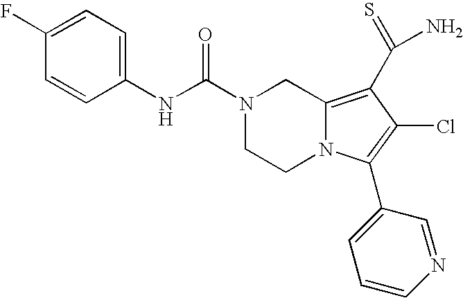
C(N1CCN2C(=C(C(N)=S)C(Cl)=C2C2=CC=CN=C2)C1)(=O)NC1=CC=C(F)C=C1
